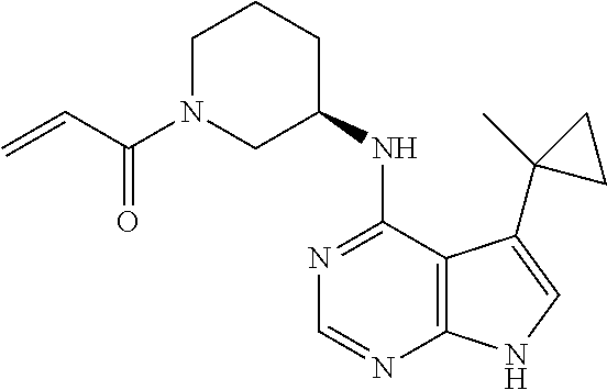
C1=NC2=C(C(NC3CCCN(C(C=C)=O)C3)=N1)C(C1(C)CC1)=CN2
